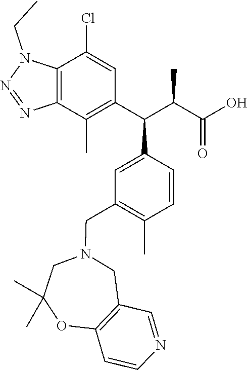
C12=C(C(C)=C(C(C3=CC(CN4CC(C)(C)OC5=C(C4)C=NC=C5)=C(C)C=C3)C(C(O)=O)C)C=C1Cl)N=NN2CC
